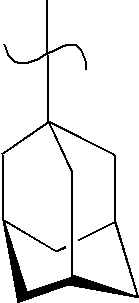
C1C2CC3CC1(CC)CC(C2)C3
